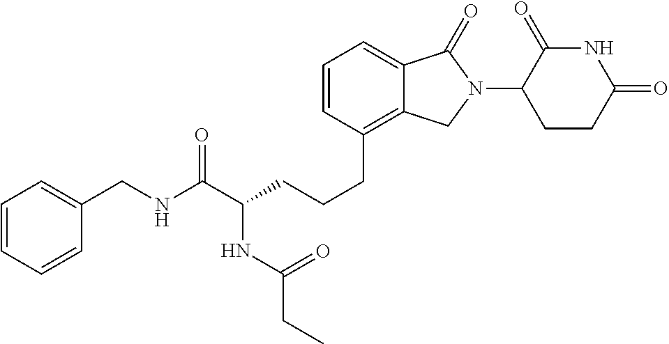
C(CCCC1=C2C(=CC=C1)C(=O)N(C1C(=O)NC(=O)CC1)C2)(C(NCC1=CC=CC=C1)=O)NC(CC)=O
